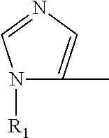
N1([R1])C(C)=CN=C1
